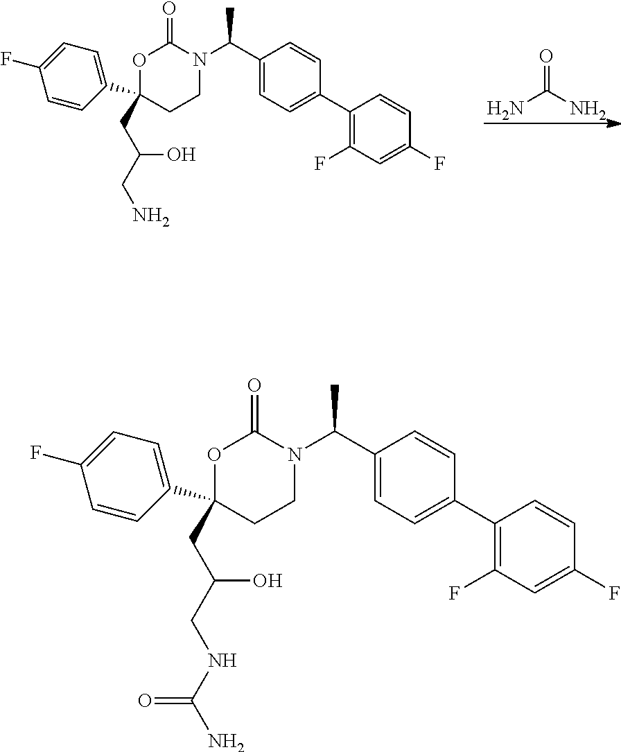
O=C(N)N.C1(C(N2C(=O)OC(CC(O)CN)(C3=CC=C(F)C=C3)CC2)C)=CC=C(C2=C(F)C=C(F)C=C2)C=C1.C1(C(N2C(=O)OC(CC(O)CNC(N)=O)(C3=CC=C(F)C=C3)CC2)C)=CC=C(C2=C(F)C=C(F)C=C2)C=C1
